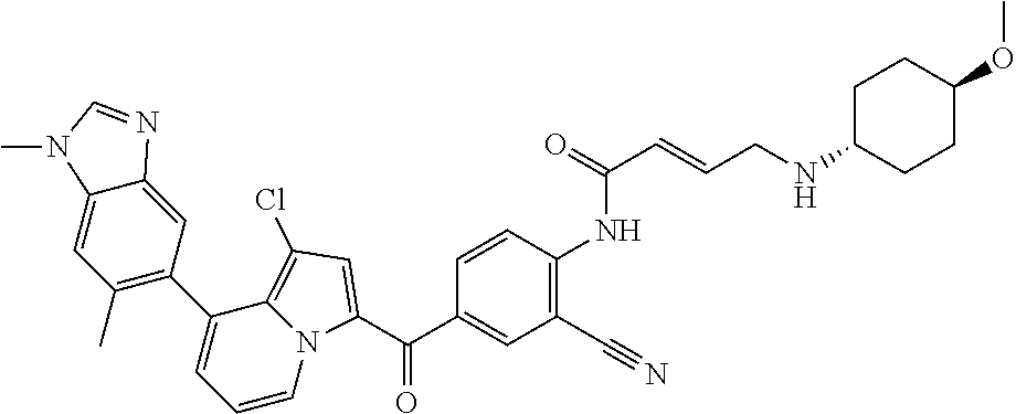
C(C1=CC(C#N)=C(NC(C=CCNC2CCC(OC)CC2)=O)C=C1)(=O)C1=CC(Cl)=C2N1C=CC=C2C1=C(C)C=C2C(=C1)N=CN2C
